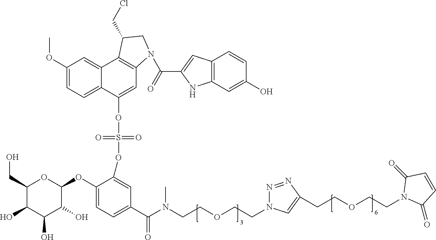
C1(CO)C(O)C(O)C(O)C(OC2=CC=C(C(N(CCOCCN3N=NC(CCOCCN4C(=O)C=CC4=O)=C3)C)=O)C=C2OS(=O)(=O)OC2=CC3=C(C4=CC(OC)=CC=C24)C(CCl)CN3C(=O)C2=CC3=C(N2)C=C(O)C=C3)O1
